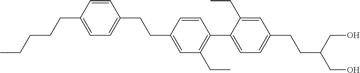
CCCCCC1=CC=C(CCC2=CC(CC)=C(C3=CC=C(CCC(CO)CO)C=C3CC)C=C2)C=C1
